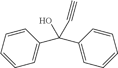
C(O)(C#C)(C1=CC=CC=C1)C1=CC=CC=C1
